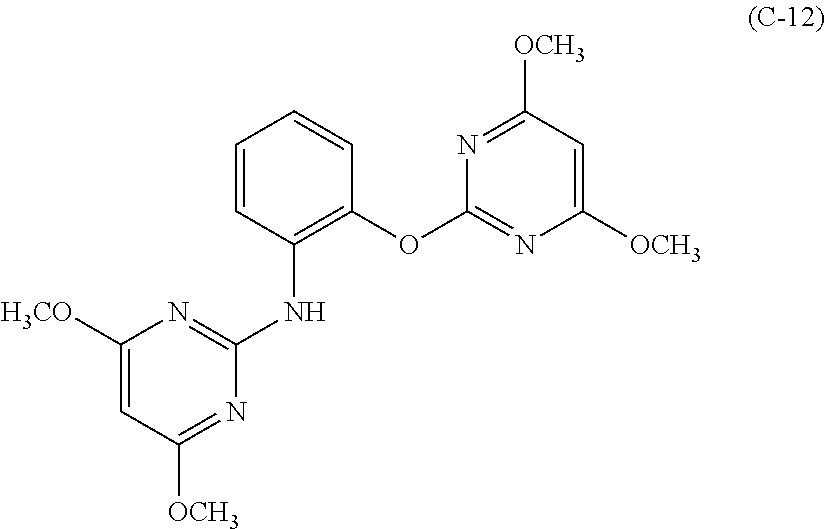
C1([H3CO])=CC([OCH3])=NC(NC2=C(OC3=NC([OCH3])=CC([OCH3])=N3)C=CC=C2)=N1
